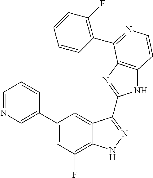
C1(C2=CN=CC=C2)=CC(F)=C2C(=C1)C(C1=NC3=C(N1)C=CN=C3C1=C(F)C=CC=C1)=NN2
